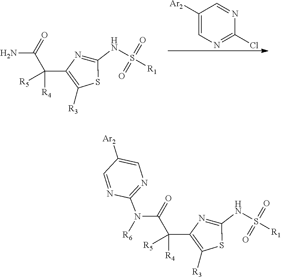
NC(C(C1=C([R3])SC(NS(=O)(=O)[R1])=N1)([R5])[R4])=O.[Ar2]C1=CN=C(Cl)N=C1.N(C(C(C1=C([R3])SC(NS(=O)(=O)[R1])=N1)([R5])[R4])=O)([R6])C1=NC=C([Ar2])C=N1
